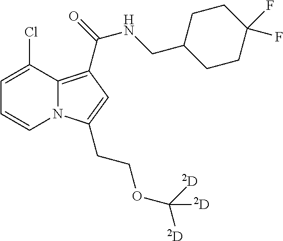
C1=C(Cl)C2=C(C(=O)NCC3CCC(F)(F)CC3)C=C(CCOC([D])([D])[D])N2C=C1
